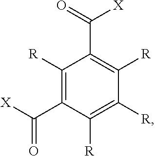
C1([R])=C(C([X])=O)C([R])=C([R])C([R])=C1C(=O)[X]
